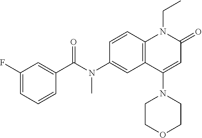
C1(C(N(C2=CC3=C(C=C2)N(CC)C(=O)C=C3N2CCOCC2)C)=O)=CC(F)=CC=C1
